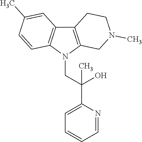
C12=C(N(CC(C3=CC=CC=N3)(O)C)C3=C1C=C(C)C=C3)CN(C)CC2
